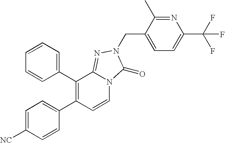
C1=CC(C2=C(C3=CC=C([NC])C=C3)C=CN3C2=NN(CC2=CC=C(C(F)(F)F)N=C2C)C3=O)=CC=C1
